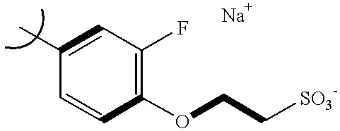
C1(C)=CC(F)=C(OCC[SO3-])C=C1
